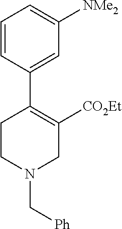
C1=CC(C2=C([CO2Et])CN(C[Ph])CC2)=CC([NMe2])=C1
